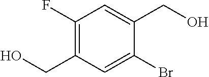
C1(F)=C(CO)C=C(Br)C(CO)=C1
